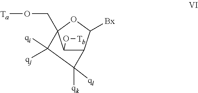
C12C([Bx])OC(CO[Ta])(C([qi])([qj])C1([qk])[ql])C2O[Tb]
